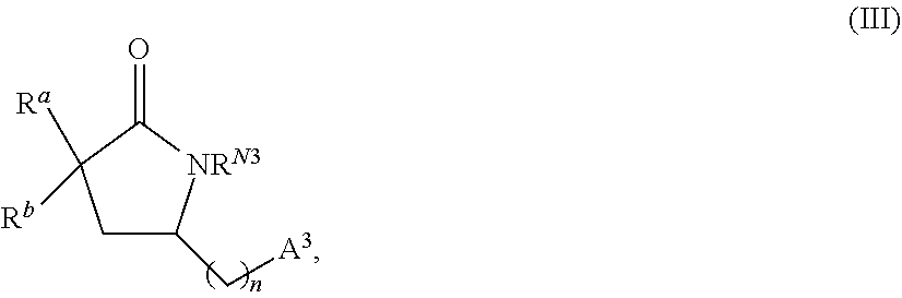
C1C(C[A3])[NRN3]C(=O)C1([Rb])[Ra]
